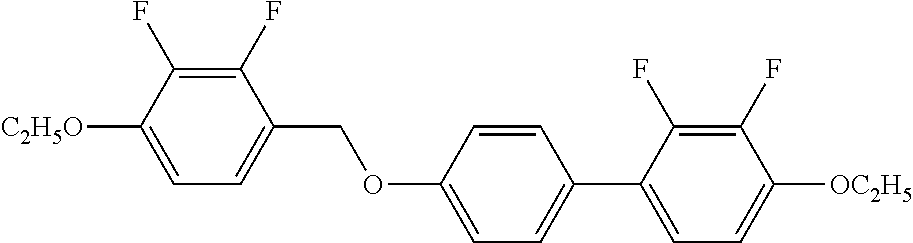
C1(F)=C(F)C([C2H5O])=CC=C1COC1=CC=C(C2=CC=C([OC2H5])C(F)=C2F)C=C1
